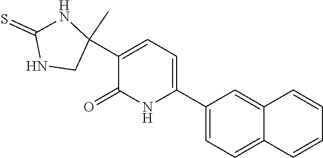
C1(C2(C)CNC(=S)N2)=CC=C(C2=CC=C3C(=C2)C=CC=C3)NC1=O
